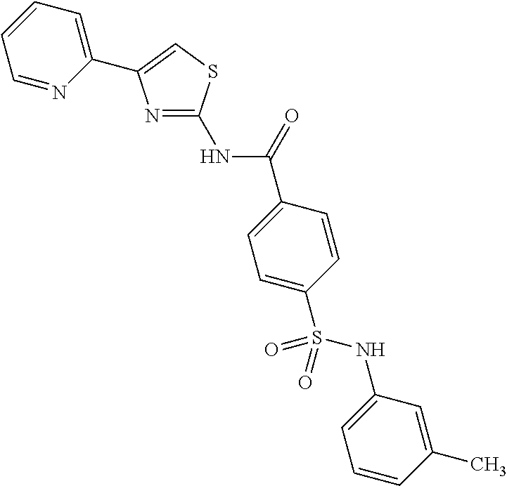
N1=C(NC(=O)C2=CC=C(S(NC3=CC=CC(C)=C3)(=O)=O)C=C2)SC=C1C1=CC=CC=N1
